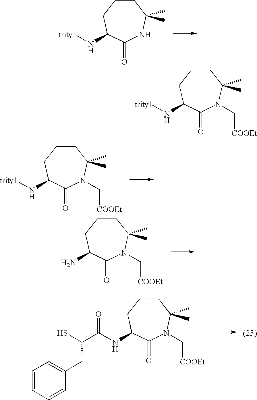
C1CCC(N)C(=O)N(C[COOEt])C1(C)C.C1CCC(N[trityl])C(=O)NC1(C)C.C1CCC(N[trityl])C(=O)N(C[COOEt])C1(C)C.C1CCC(NC(C(S)CC2=CC=CC=C2)=O)C(=O)N(C[COOEt])C1(C)C.C1CCC(N[trityl])C(=O)N(C[COOEt])C1(C)C
